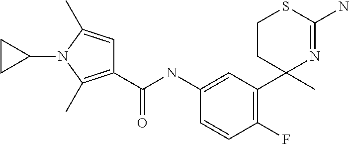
C1(NC(=O)C2=C(C)N(C3CC3)C(C)=C2)=CC(C2(C)N=C(N)SCC2)=C(F)C=C1
